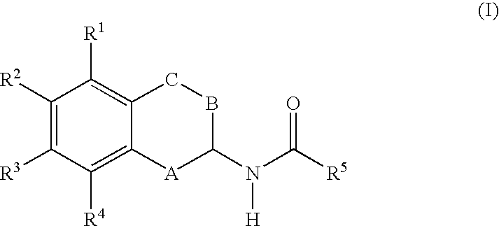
C1([R2])=C([R3])C([R4])=C2C(=C1[R1])CBC(N(C([R5])=O)[H])[A]2
